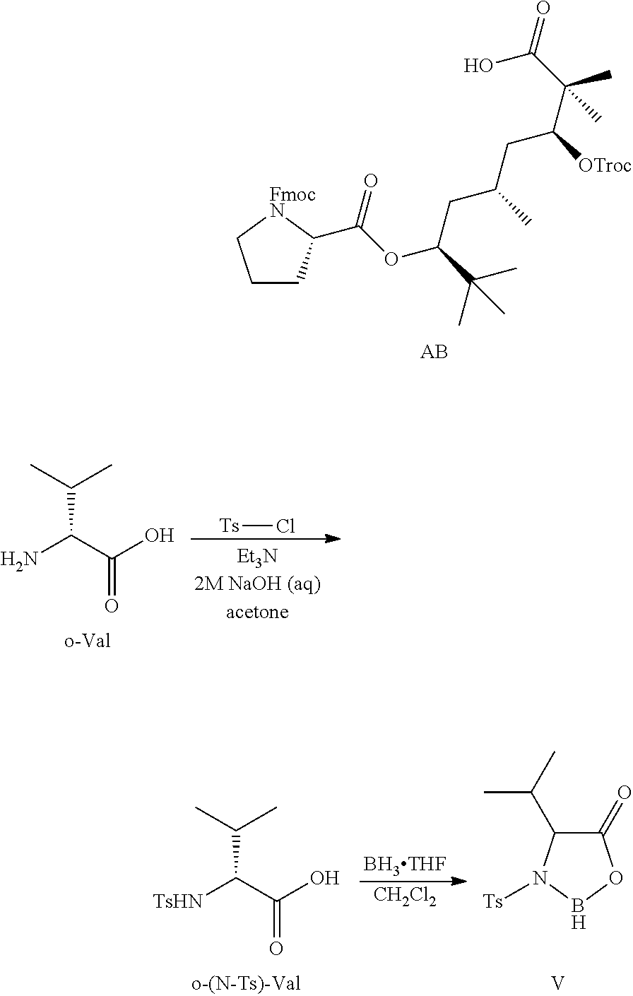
C1CC(C(OC(C(C)(C)C)CC(CC([OTroc])C(C)(C)C(=O)O)C)=O)[FmocN]C1.[AB].C(O)(C(N)C(C)C)=O.[Ts]Cl.C(O)(C([TsHN])C(C)C)=O.[CH2Cl2].[BH3THF].[Ts]N1C(C(C)C)C(=O)OB1.[V]
